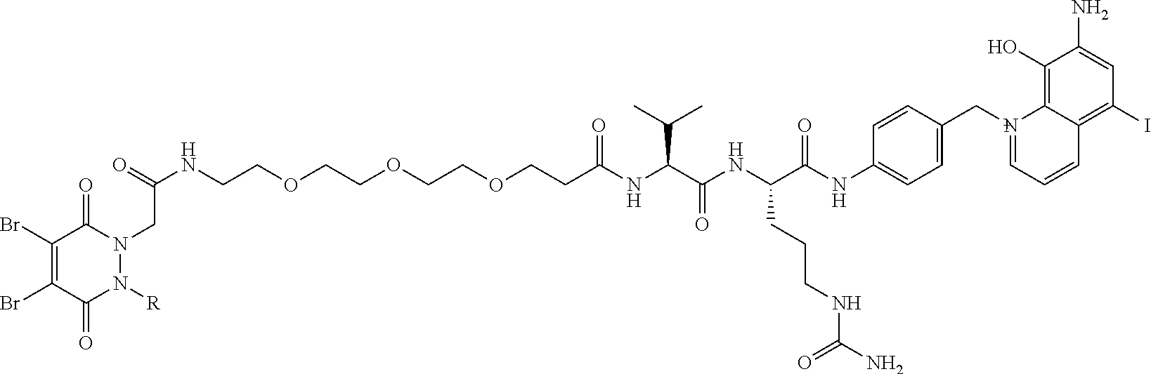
N(CCOCCOCCOCCC(NC(C(NC(C(NC1=CC=C(C[N+]2=CC=CC3=C(I)C=C(N)C(O)=C23)C=C1)=O)CCCNC(N)=O)=O)C(C)C)=O)C(=O)CN1C(=O)C(Br)=C(Br)C(=O)N1[R]
